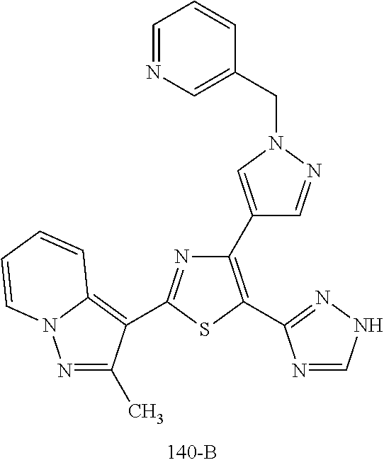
C1(C2=CN(CC3=CN=CC=C3)N=C2)=C(C2=NNC=N2)SC(C2=C3N(N=C2C)C=CC=C3)=N1
